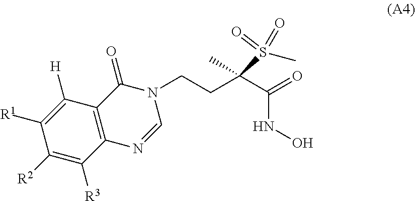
N1(CCC(C(=O)NO)(S(C)(=O)=O)C)C(=O)C2=C(N=C1)C([R3])=C([R2])C([R1])=C2[H]
